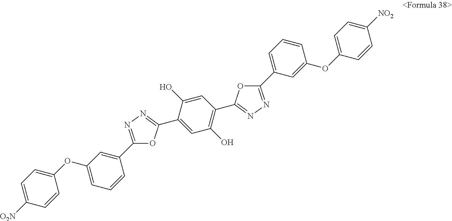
C1(OC2=CC=CC(C3=NN=C(C4=CC(O)=C(C5=NN=C(C6=CC=CC(OC7=CC=C([NO2])C=C7)=C6)O5)C=C4O)O3)=C2)=CC=C([O2N])C=C1
